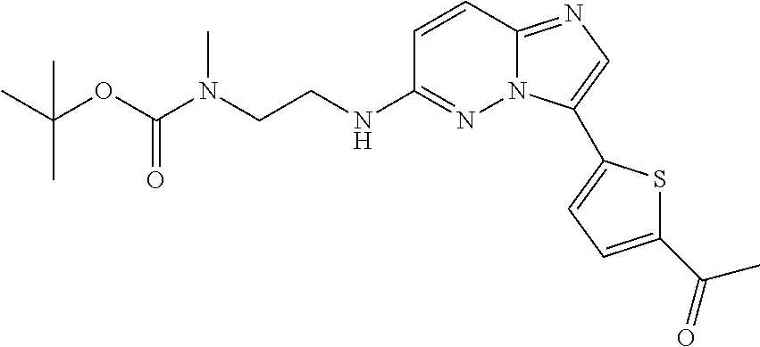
C1=CC2=NC=C(C3=CC=C(C(=O)C)S3)N2N=C1NCCN(C(OC(C)(C)C)=O)C
